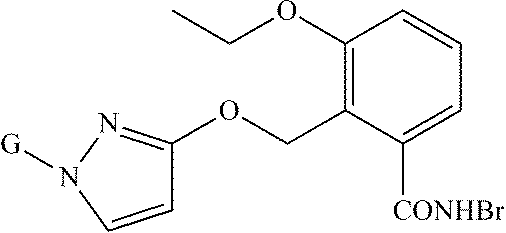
C1=CN([G])N=C1OCC1=C(OCC)C=CC=C1[CONHBr]
